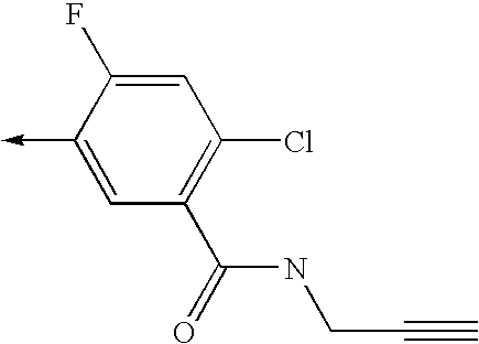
C1(->C)=CC(C(=O)NCC#C)=C(Cl)C=C1F
